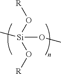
[R]O[Si](O[R])(OC)C
